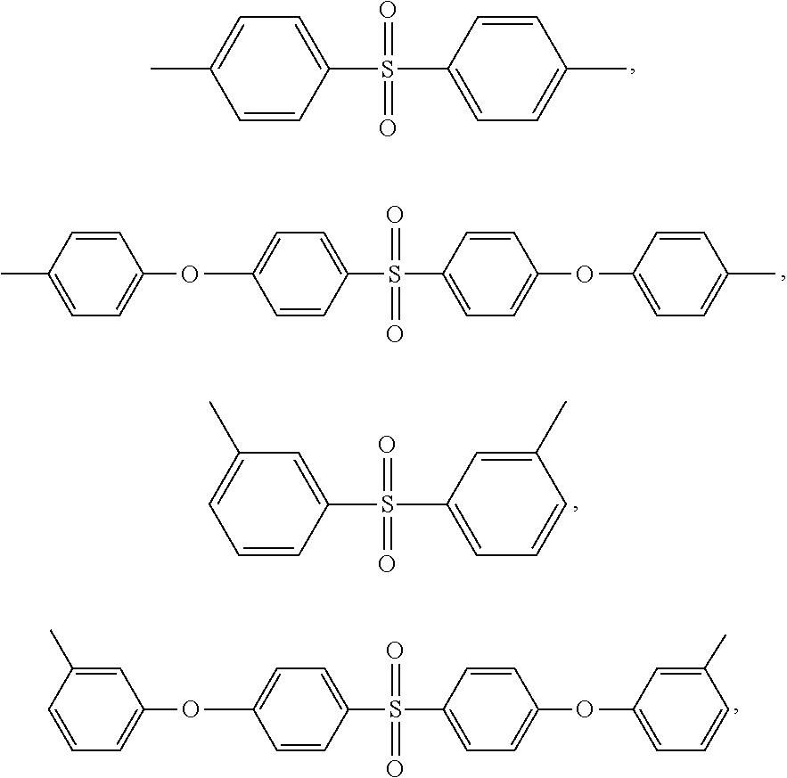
C1=C(C)C=CC(S(C2=CC=C(C)C=C2)(=O)=O)=C1.C1=CC(OC2=CC=C(S(C3=CC=C(OC4=CC=C(C)C=C4)C=C3)(=O)=O)C=C2)=CC=C1C.C1(C)=CC=CC(S(C2=CC=CC(C)=C2)(=O)=O)=C1.C1(C)=CC(OC2=CC=C(S(C3=CC=C(OC4=CC=CC(C)=C4)C=C3)(=O)=O)C=C2)=CC=C1
